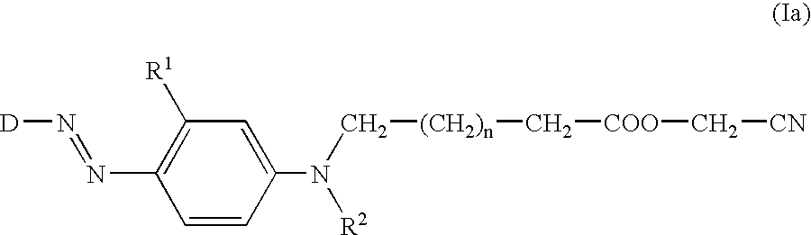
C1=CC(N(C[(CH2)n]C[COO]C[CN])[R2])=CC([R1])=C1N=N[D]
